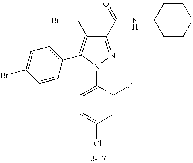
C1(C(NC2CCCCC2)=O)=NN(C2=CC=C(Cl)C=C2Cl)C(C2=CC=C(Br)C=C2)=C1CBr
